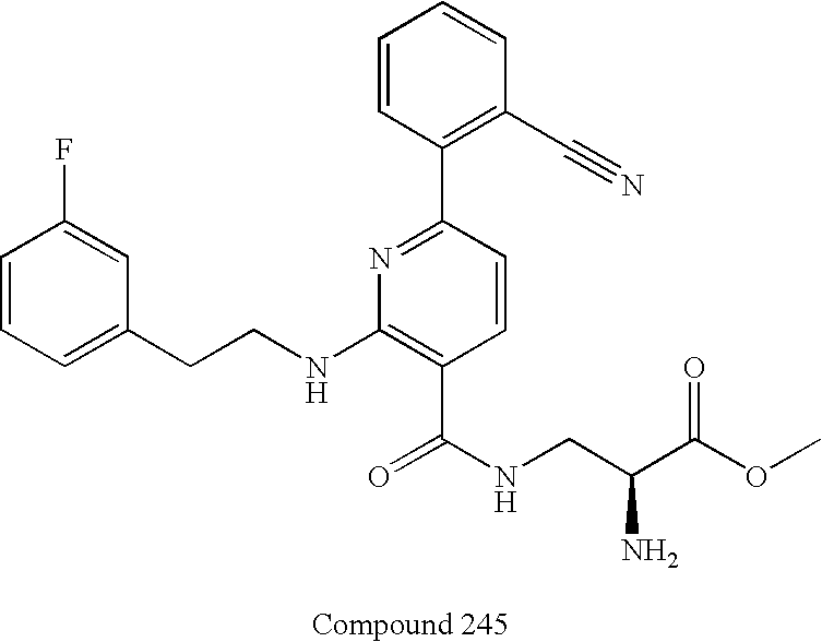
C1=CC=C(CCNC2=C(C(NCC(N)C(OC)=O)=O)C=CC(C3=C(C#N)C=CC=C3)=N2)C=C1F
